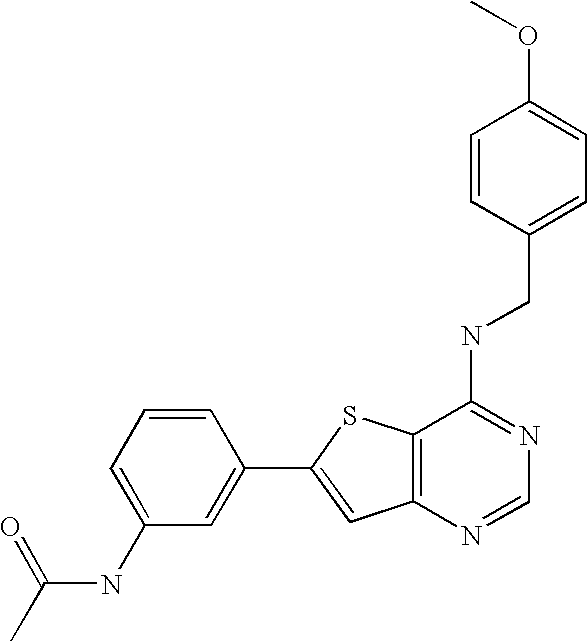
C12=C(N=CN=C1NCC1=CC=C(OC)C=C1)C=C(C1=CC(NC(C)=O)=CC=C1)S2
